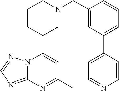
N12C(=NC=N1)N=C(C)C=C2C1CN(CC2=CC(C3=CC=NC=C3)=CC=C2)CCC1
